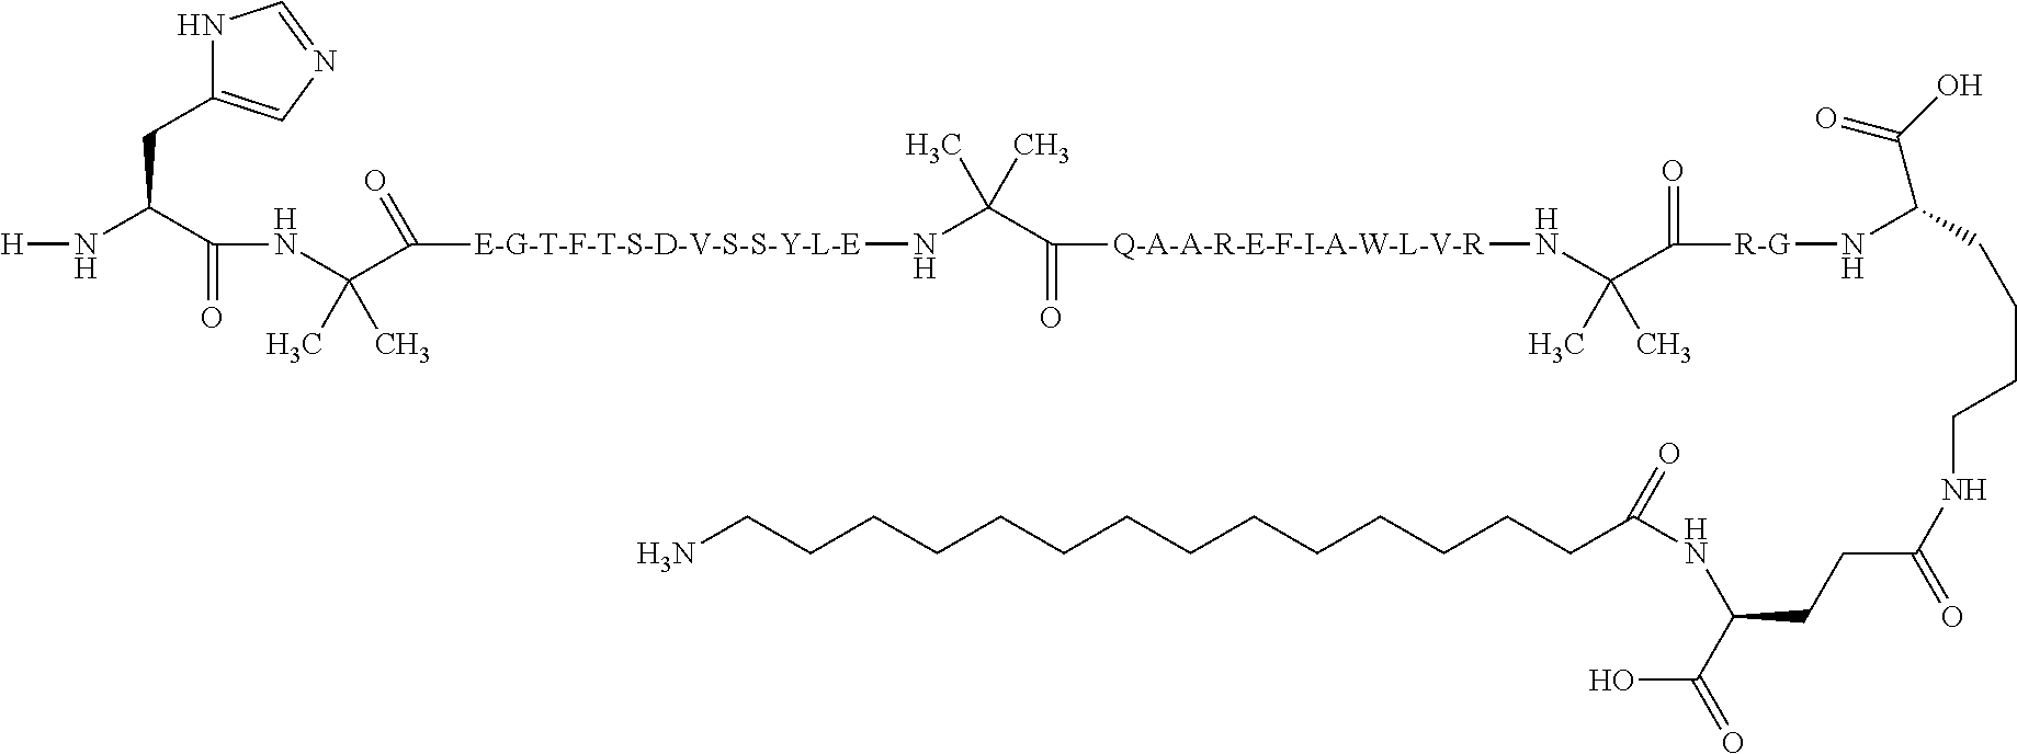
[H]NC(CC1=CN=CN1)C(=O)NC(C)(C(=O)[E-G-T-F-T-S-D-V-S-S-Y-L-E]NC(C(=O)[Q-A-A-R-E-F-I-A-W-L-V-R]NC(C([R-G]NC(CCCCNC(=O)CCC(C(=O)O)NC(=O)CCCCCCCCCCCCCCN)C(O)=O)=O)(C)C)(C)C)C
